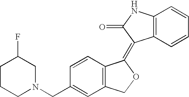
C1(CN2CC(F)CCC2)=CC2=C(C=C1)C(=C1C3=C(NC1=O)C=CC=C3)OC2
